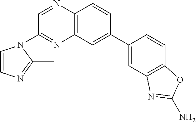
C12=C(C=C(C3=CC4=C(C=C3)OC(N)=N4)C=C1)N=C(N1C=CN=C1C)C=N2
